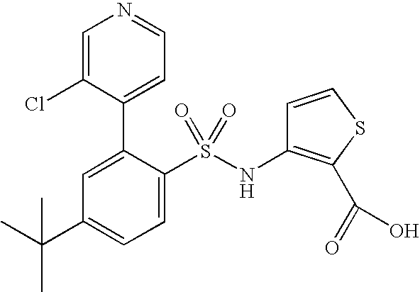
C1=C(C2=CC=NC=C2Cl)C(S(NC2=C(C(=O)O)SC=C2)(=O)=O)=CC=C1C(C)(C)C
